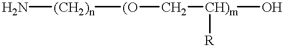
N[(CH2)n][(O]C[CH)m](O)[R]
